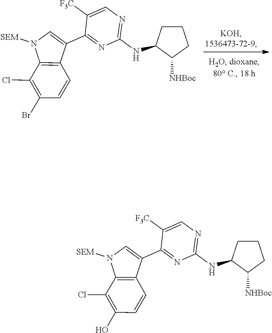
C1(Cl)=C(Br)C=CC2=C1N([SEM])C=C2C1=NC(NC2CCCC2[NHBoc])=NC=C1[F3C].C1(Cl)=C(O)C=CC2=C1N([SEM])C=C2C1=NC(NC2CCCC2[NHBoc])=NC=C1[F3C]
